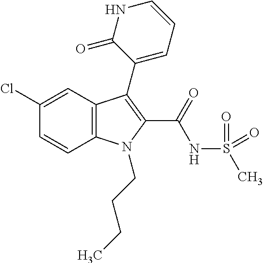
C1(Cl)=CC2=C(C=C1)N(CCCC)C(C(=O)NS(C)(=O)=O)=C2C1=CC=CNC1=O
